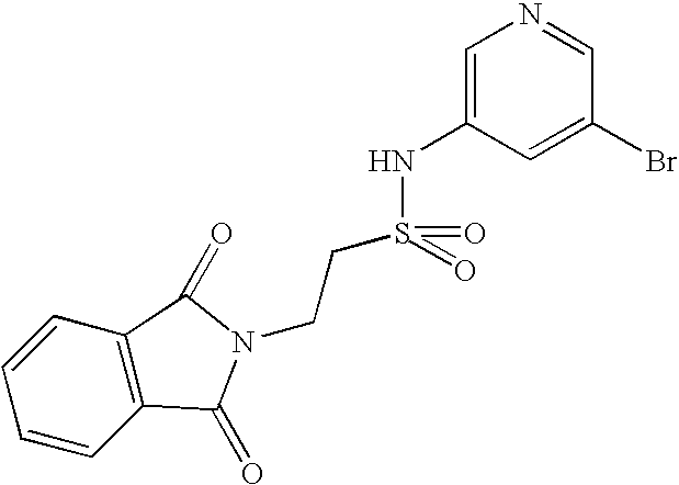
C1=C(NS(=O)(=O)CCN2C(=O)C3=C(C=CC=C3)C2=O)C=C(Br)C=N1
